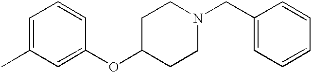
C1=C(C)C=C(OC2CCN(CC3=CC=CC=C3)CC2)C=C1
